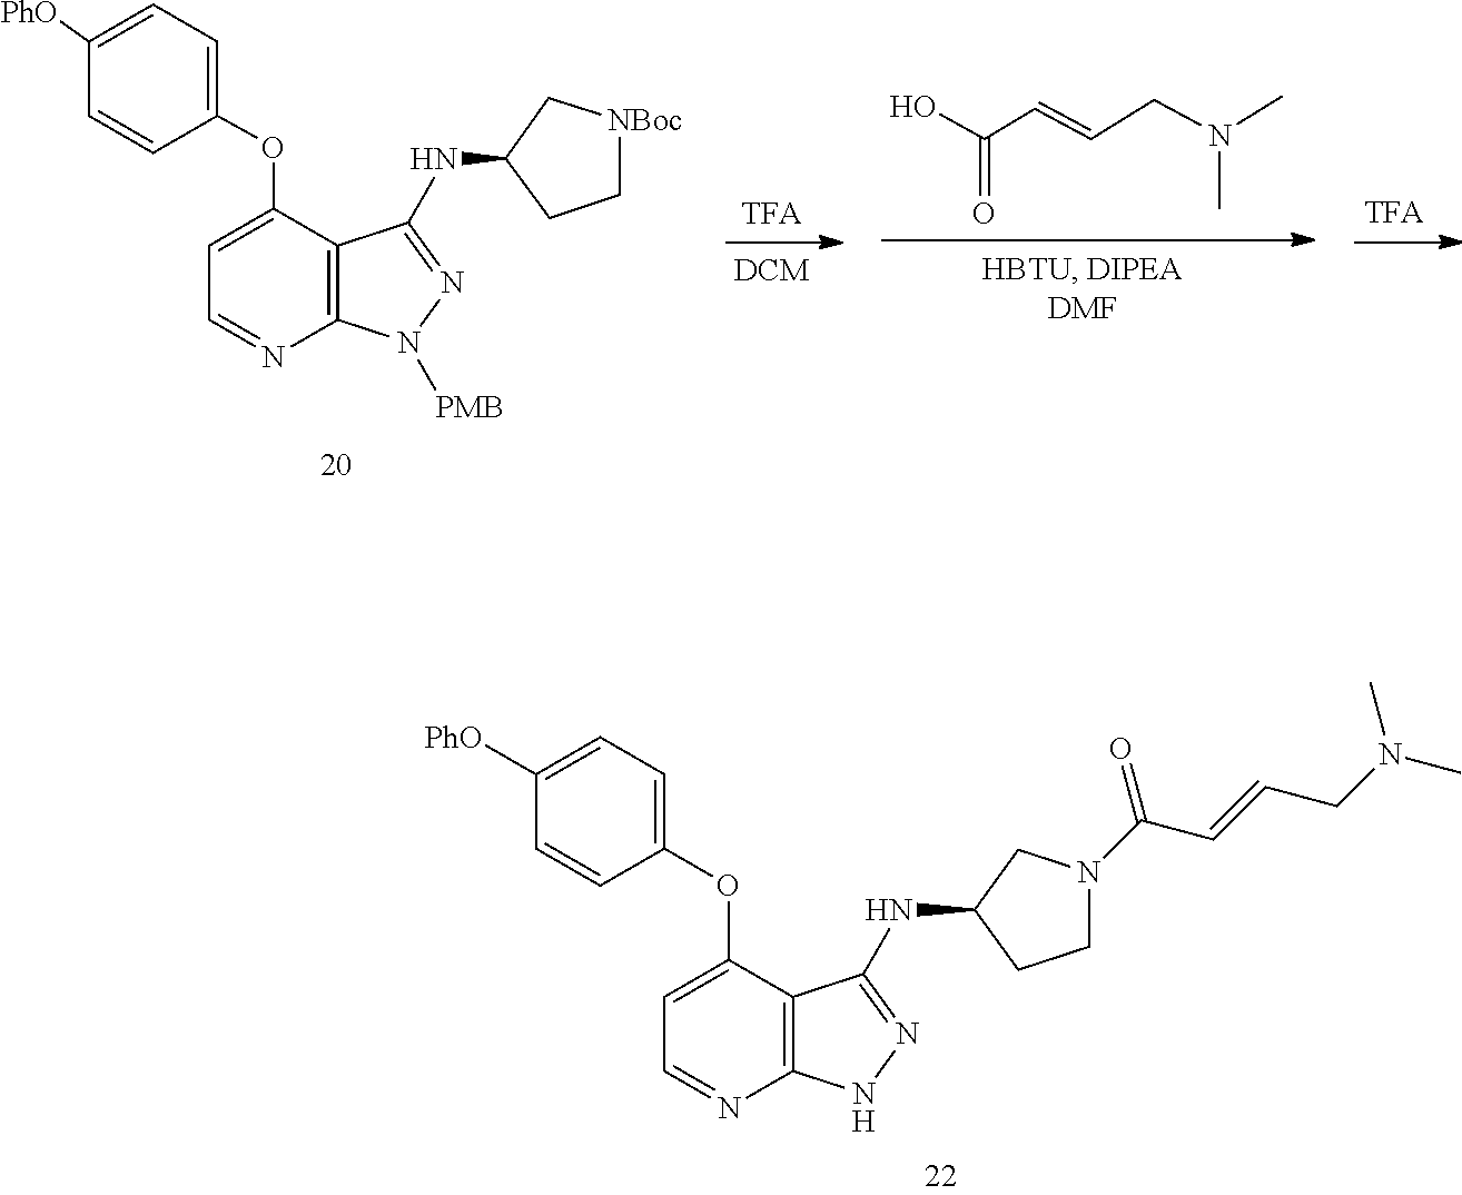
C1([PhO])=CC=C(OC2=CC=NC3=C2C(NC2C[NBoc]CC2)=NN3[PMB])C=C1.OC(=O)C=CCN(C)C.C1([PhO])=CC=C(OC2=CC=NC3=C2C(NC2CCN(C(C=CCN(C)C)=O)C2)=NN3)C=C1
